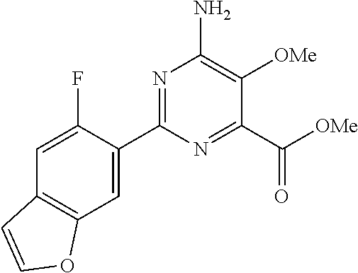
N1=C(C2=CC3=C(C=C2F)C=CO3)N=C(C([OMe])=O)C([OMe])=C1N
